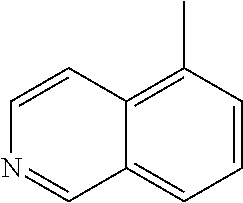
C1=CC2=C(C)C=CC=C2C=N1
